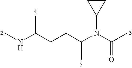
CNC(CCC(N(C(C)=O)C1CC1)C)C
